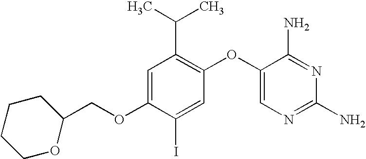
C1=C(OCC2CCCCO2)C(I)=CC(OC2=CN=C(N)N=C2N)=C1C(C)C
